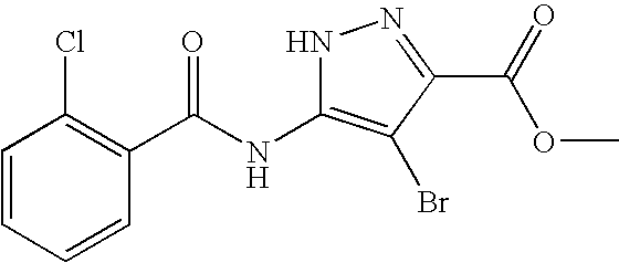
C1=CC=CC(C([N H]C2=C(Br)C(C(OC)=O)=NN2)=O)=C1Cl
